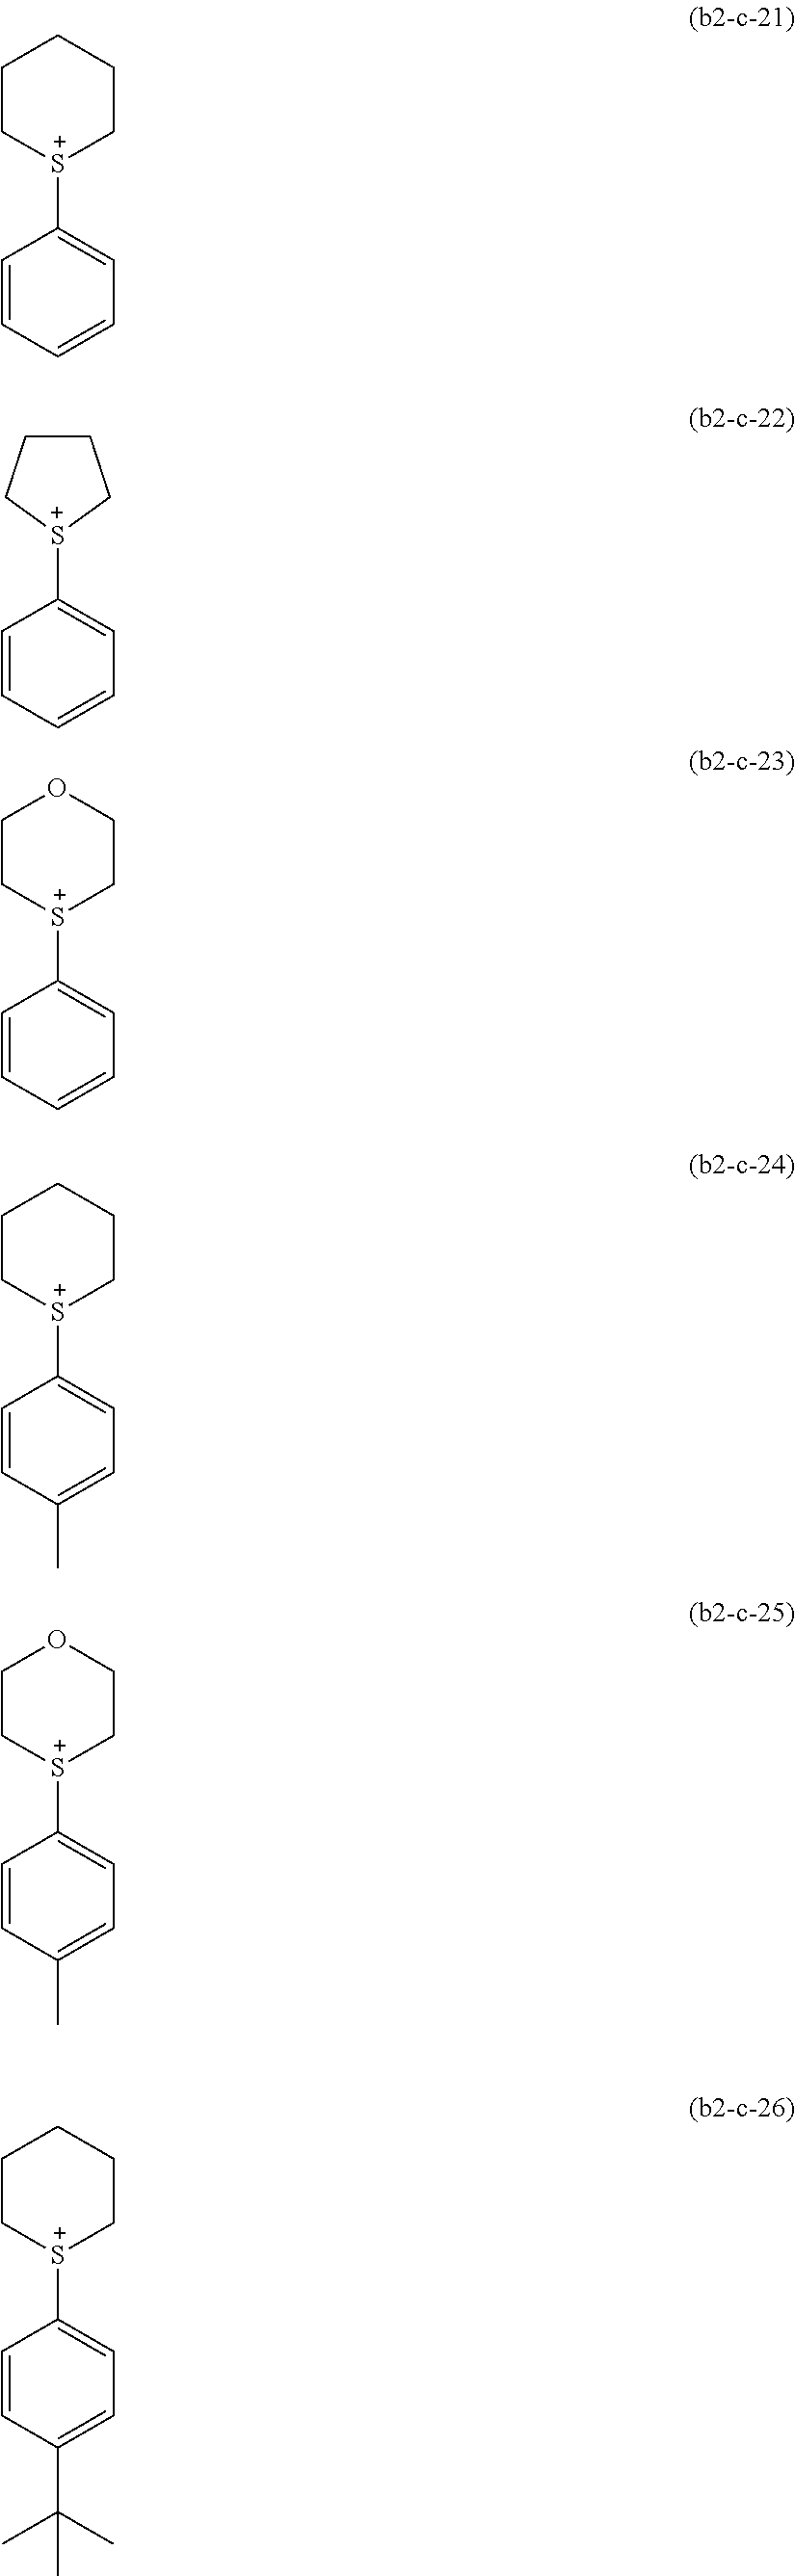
C1=CC=CC=C1[S+]1CCCCC1.C1=CC=CC=C1[S+]1CCCC1.C1=CC=CC=C1[S+]1CCOCC1.C1=CC(C)=CC=C1[S+]1CCCCC1.C1=CC(C)=CC=C1[S+]1CCOCC1.C1=CC(C(C)(C)C)=CC=C1[S+]1CCCCC1
